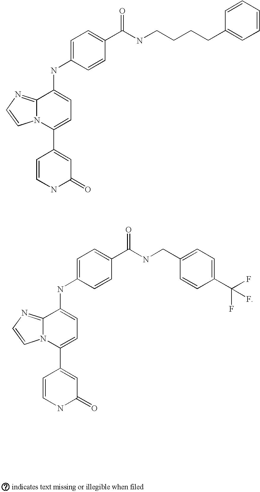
C1(NC2=CC=C(C(NCCCCC3=CC=CC=C3)=O)C=C2)=CC=C(C2=CC(=O)NC=C2)N2C1=NC=C2.C1(NC2=CC=C(C(NCC3=CC=C(C(F)(F)F)C=C3)=O)C=C2)=CC=C(C2=CC(=O)NC=C2)N2C1=NC=C2
